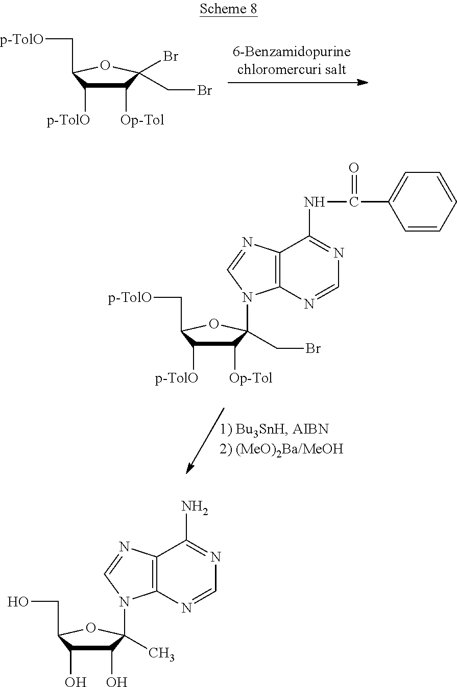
C1([Op-Tol])C([p-TolO])C(C[p-TolO])OC1(CBr)Br.C1([Op-Tol])C([p-TolO])C(C[p-TolO])OC1(CBr)N1C2=C(C(NC(=O)C3=CC=CC=C3)=NC=N2)N=C1.C1(O)C(O)C(CO)OC1(C)N1C2=C(C(N)=NC=N2)N=C1
